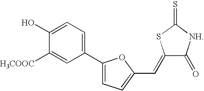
C1(C2=CC=C(C=C3C(=O)[NH]C(=S)S3)O2)=CC=C(O)C([H3COOC])=C1
